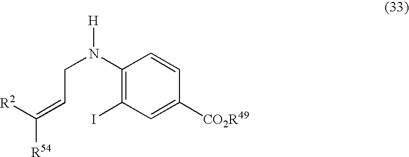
C1(N(CC=C([R54])[R2])[H])=C(I)C=C([CO2R49])C=C1
